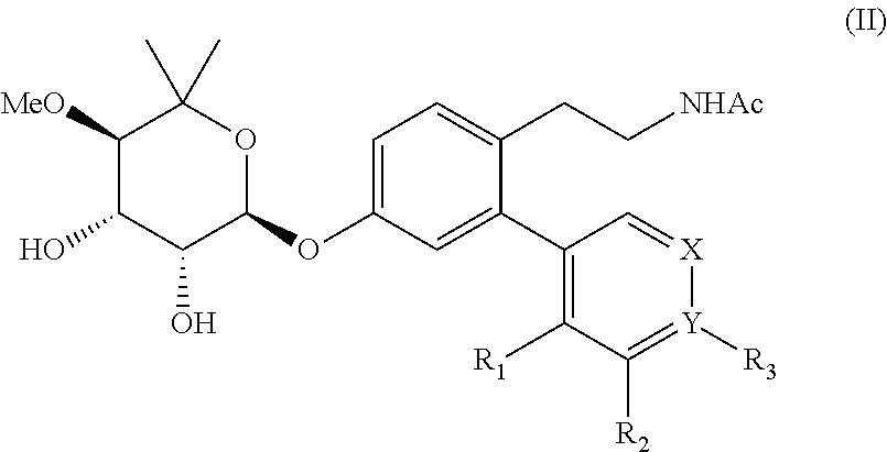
C1=C(OC2C(O)C(O)C([MeO])C(C)(C)O2)C=C(C2=C([R1])C([R2])=[Y]([R3])[X]=C2)C(CC[NHAc])=C1
